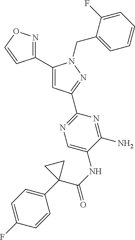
C1(C2=CC(C3=NC=C(NC(=O)C4(C5=CC=C(F)C=C5)CC4)C(N)=N3)=NN2CC2=CC=CC=C2F)=NOC=C1
